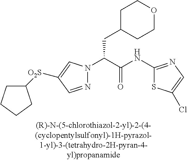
C(C(N1N=CC([O2S]C2CCCC2)=C1)C(NC1=NC=C(Cl)S1)=O)C1CCOCC1
